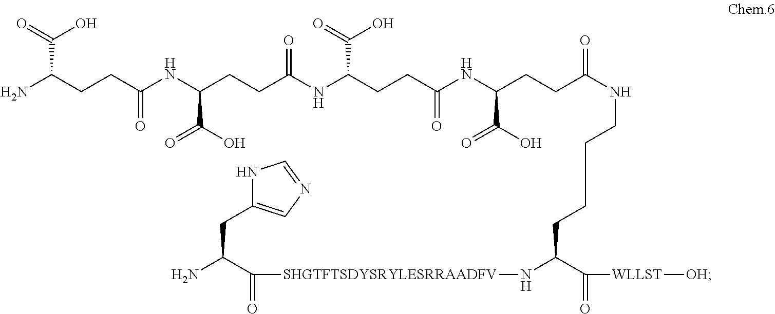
NC(CCC(NC(CCC(NC(CCC(NC(CCC(NCCCCC(C([WLLST][OH])=O)N[SHGTFTSDYSRYLESRRAADFV]C(C(N)CC1=CN=CN1)=O)=O)C(=O)O)=O)C(O)=O)=O)C(=O)O)=O)C(O)=O
